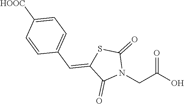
N1(CC(O)=O)C(=O)SC(=CC2=CC=C([HOOC])C=C2)C1=O
